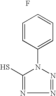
C1=CC(N2C(S)=NN=N2)=CC=C1.F
